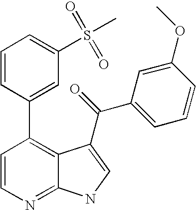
C1=CN=C2C(=C1C1=CC(S(C)(=O)=O)=CC=C1)C(C(=O)C1=CC=CC(OC)=C1)=CN2
